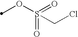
S(=O)(OC)(CCl)=O
